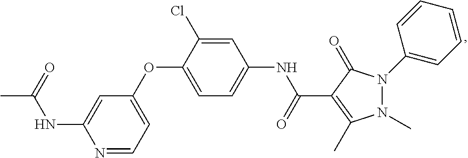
C1(OC2=CC=C(NC(C3=C(C)N(C)N(C4=CC=CC=C4)C3=O)=O)C=C2Cl)=CC=NC(NC(=O)C)=C1
